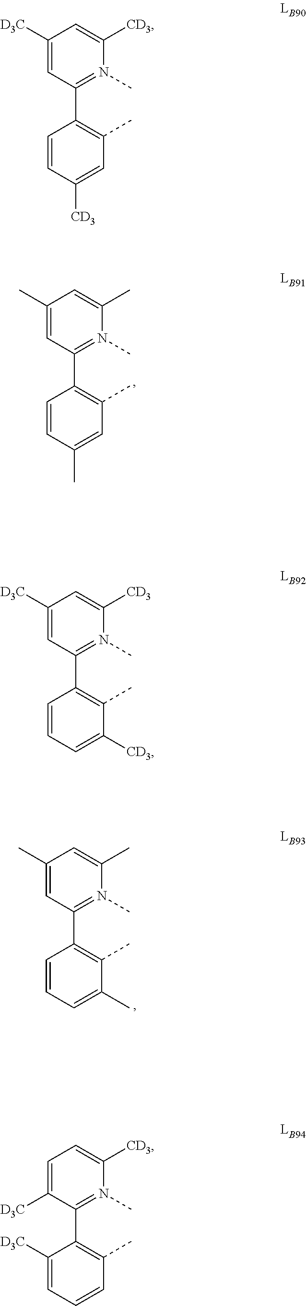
C1([D3C])=CC(C2=C(C)C=C([CD3])C=C2)=N(C)C([CD3])=C1.C1=C([D3C])C(C2=C(C)C=CC=C2[D3C])=N(C)C([CD3])=C1.C1(C)=CC(C2=C(C)C=C(C)C=C2)=N(C)C(C)=C1.C1([D3C])=CC(C2=C(C)C([CD3])=CC=C2)=N(C)C([CD3])=C1.C1(C)=CC(C2=C(C)C(C)=CC=C2)=N(C)C(C)=C1
